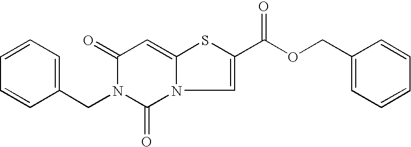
C1(CN2C(=O)N3C(=CC2=O)SC(C(OCC2=CC=CC=C2)=O)=C3)=CC=CC=C1
